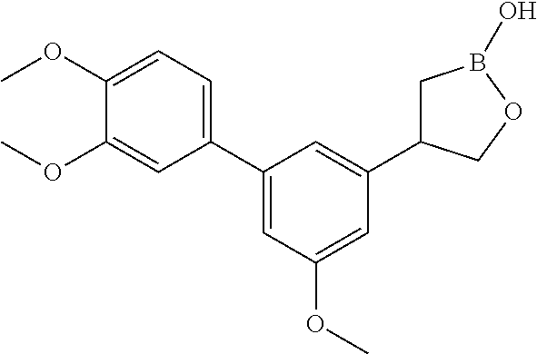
C1(C2=CC(OC)=CC(C3CB(O)OC3)=C2)=CC=C(OC)C(OC)=C1
